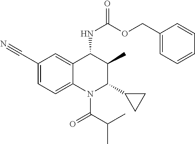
C1(C#N)=CC=C2C(=C1)C(NC(OCC1=CC=CC=C1)=O)C(C)C(C1CC1)N2C(C(C)C)=O
